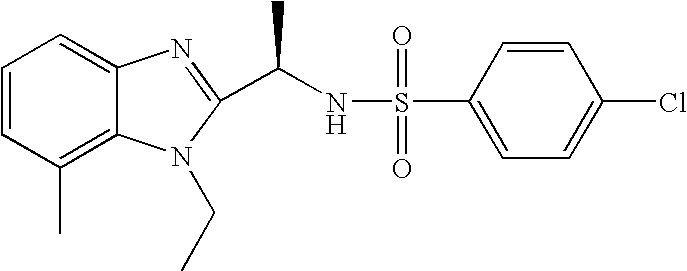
C1=CC(C)=C2C(=C1)N=C(C(NS(=O)(=O)C1=CC=C(Cl)C=C1)C)N2CC
